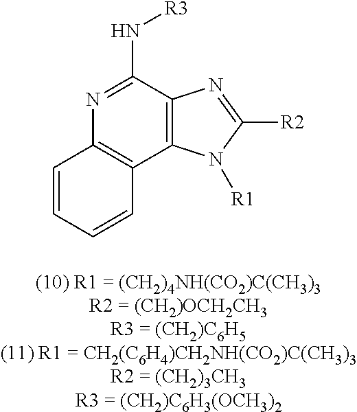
C1(N[R3])=NC2=C(C3=C1N=C([R2])N3[R1])C=CC=C2
